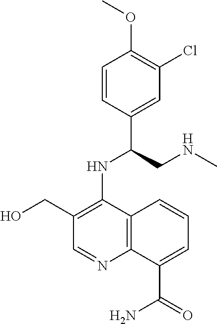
C1=CC(C(CNC)NC2=C(CO)C=NC3=C2C=CC=C3C(=O)N)=CC(Cl)=C1OC
